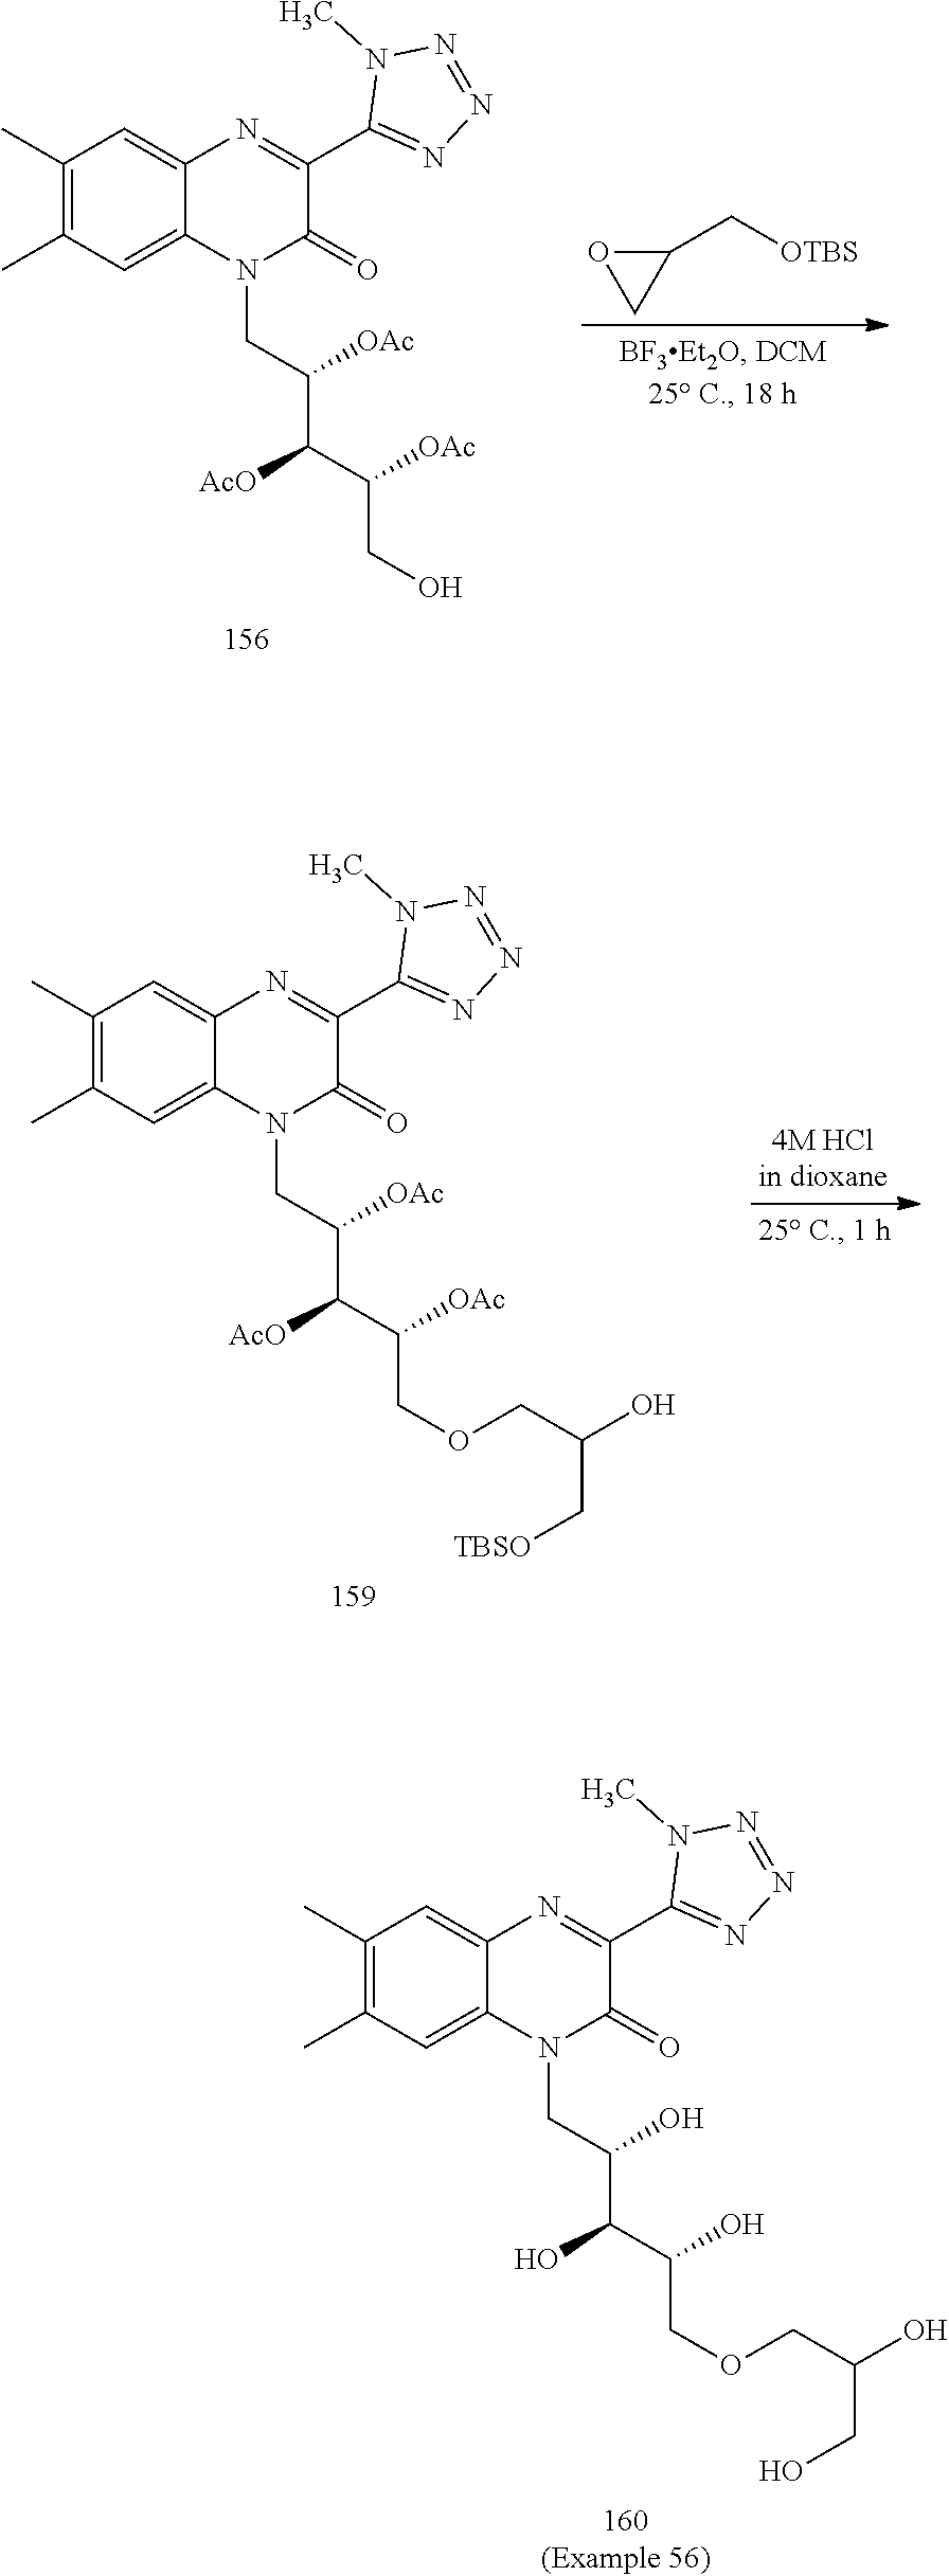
C(CO)(C([AcO])C(CN1C(=O)C(C2=NN=NN2C)=NC2=CC(C)=C(C)C=C12)[OAc])[OAc].C1(C[OTBS])OC1.C(COCC(O)C[TBSO])(C([AcO])C(CN1C(=O)C(C2=NN=NN2C)=NC2=CC(C)=C(C)C=C12)[OAc])[OAc].C(COCC(O)CO)(C(O)C(CN1C(=O)C(C2=NN=NN2C)=NC2=CC(C)=C(C)C=C12)O)O
